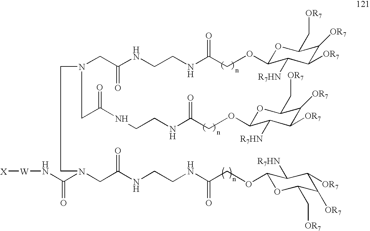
C(NCCNC(COC1OC(C[OR7])C([OR7])C([OR7])C1[R7HN])=O)(=O)CN(CC(NCCNC(=O)COC1OC(C[OR7])C([OR7])C([OR7])C1[R7HN])=O)CCN(CC(NCCNC(COC1OC(C[OR7])C([OR7])C([OR7])C1[R7HN])=O)=O)C(N[W][X])=O
